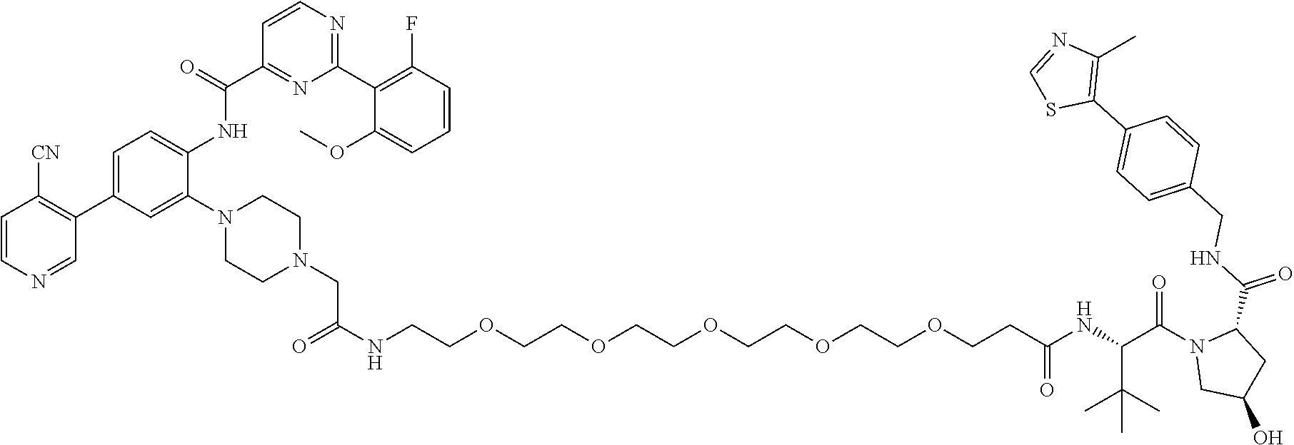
C(COCCOCCOCCOCCOCCC(NC(C(N1CC(O)CC1C(NCC1=CC=C(C2=C(C)N=CS2)C=C1)=O)=O)C(C)(C)C)=O)NC(CN1CCN(C2=CC(C3=C([CN])C=CN=C3)=CC=C2NC(C2=NC(C3=C(F)C=CC=C3OC)=NC=C2)=O)CC1)=O
